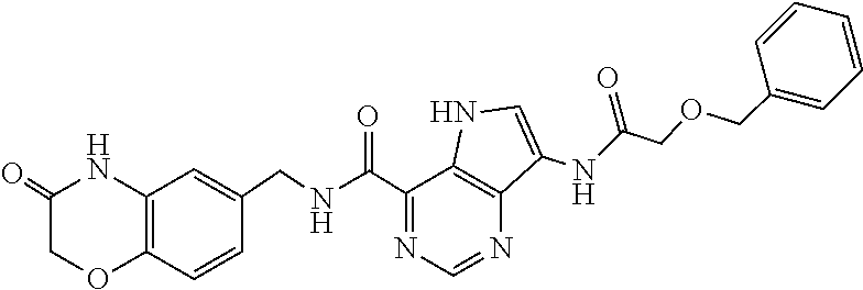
O=C1COC2=C(N1)C=C(CNC(C1=NC=NC3=C1NC=C3NC(=O)COCC1=CC=CC=C1)=O)C=C2
